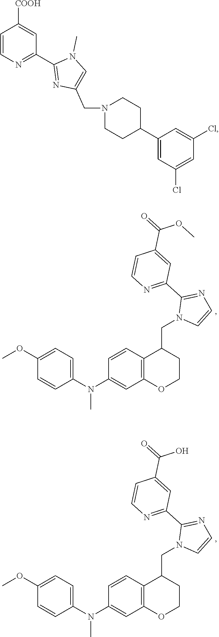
COC1=CC=C(N(C2=CC3=C(C=C2)C(CN2C=CN=C2C2=NC=CC(C(=O)OC)=C2)CCO3)C)C=C1.COC1=CC=C(N(C2=CC3=C(C=C2)C(CN2C=CN=C2C2=NC=CC(C(=O)O)=C2)CCO3)C)C=C1.C1=CN=C(C2=NC(CN3CCC(C4=CC(Cl)=CC(Cl)=C4)CC3)=CN2C)C=C1[COOH]
